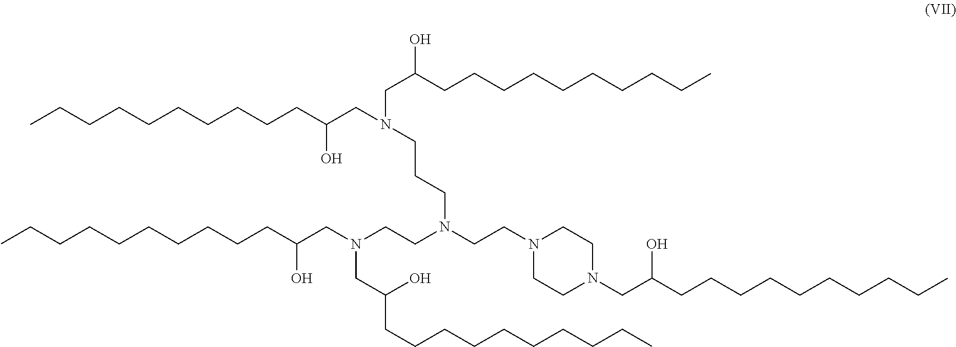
C1CN(CCN(CCCN(CC(O)CCCCCCCCCC)CC(CCCCCCCCCC)O)CCN(CC(CCCCCCCCCC)O)CC(CCCCCCCCCC)O)CCN1CC(CCCCCCCCCC)O
